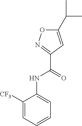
C1(NC(C2=NOC(C(C)C)=C2)=O)=CC=CC=C1[CF3]
